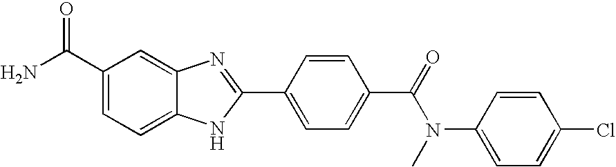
C1(C(N)=O)=CC=C2C(=C1)N=C(C1=CC=C(C(=O)N(C3=CC=C(Cl)C=C3)C)C=C1)N2
